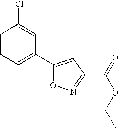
C1=CC=C(C2=CC(C(=O)OCC)=NO2)C=C1Cl
